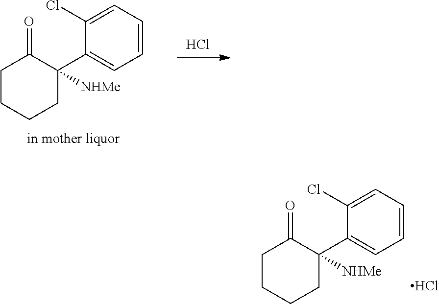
C1CCCC(C2=CC=CC=C2Cl)([NHMe])C1=O.Cl.C1CCCC(C2=CC=CC=C2Cl)([NHMe])C1=O.Cl
